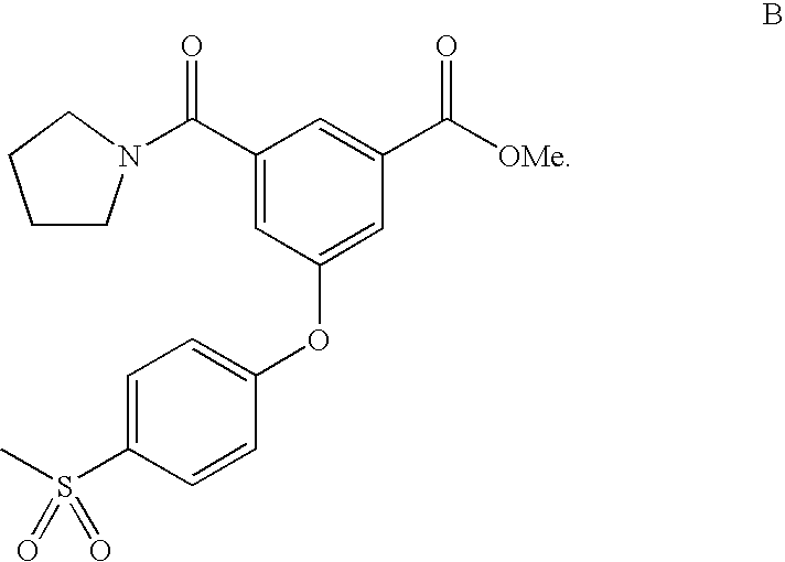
O=S(C1=CC=C(OC2=CC(C([OMe])=O)=CC(C(=O)N3CCCC3)=C2)C=C1)(C)=O
